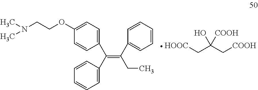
C1(C(=C(C2=CC=CC=C2)CC)C2=CC=CC=C2)=CC=C(OCCN(C)C)C=C1.[HOOC]CC(C[COOH])(O)[COOH]
